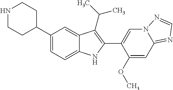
N1CCC(C2=CC=C3C(=C2)C(C(C)C)=C(C2=CN4C(=NC=N4)C=C2OC)N3)CC1
